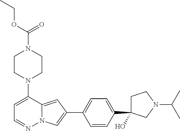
N1(C2=CC=NN3C2=CC(C2=CC=C(C4(O)CCN(C(C)C)C4)C=C2)=C3)CCN(C(=O)OCC)CC1
